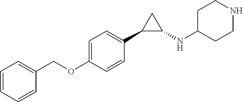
C1=CC(C2C(NC3CCNCC3)C2)=CC=C1OCC1=CC=CC=C1
